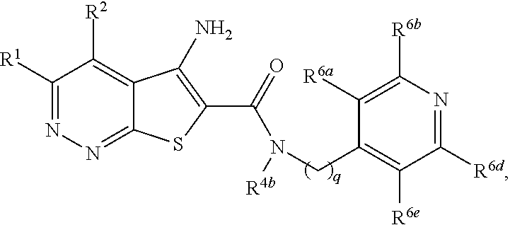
C1([R1])=NN=C2C(=C1[R2])C(N)=C(C(=O)N(CC1=C([R6e])C([R6d])=NC([R6b])=C1[R6a])[R4b])S2
